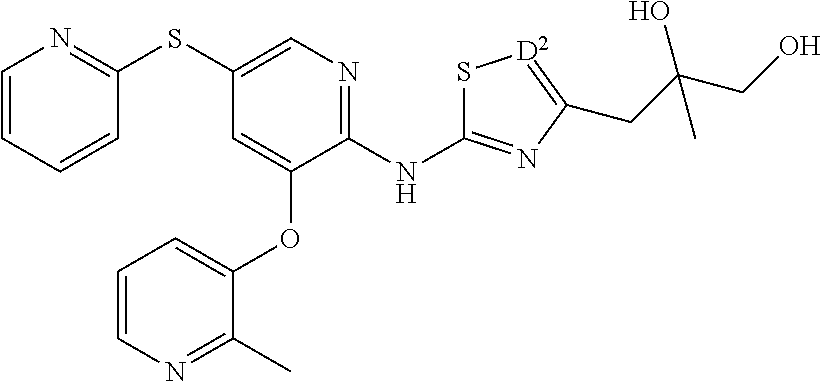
S(C1=CN=C(NC2=NC(CC(CO)(O)C)=[D2]S2)C(OC2=CC=CN=C2C)=C1)C1=NC=CC=C1
